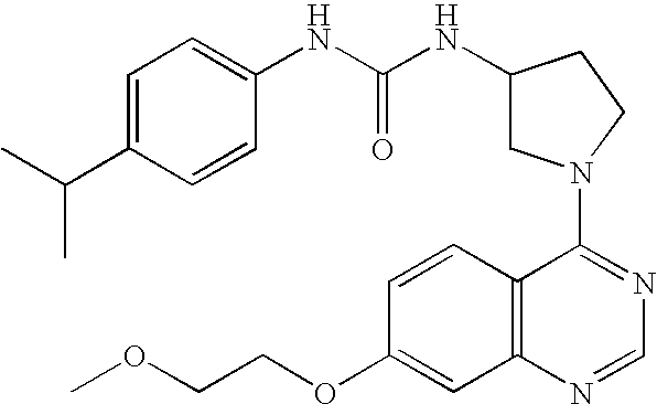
C1(N2CC(NC(NC3=CC=C(C(C)C)C=C3)=O)CC2)=NC=NC2=C1C=CC(OCCOC)=C2
